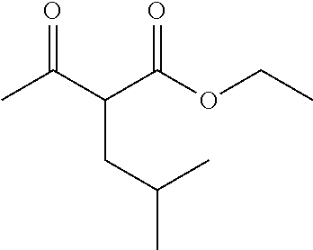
CC(C(C(OCC)=O)CC(C)C)=O
